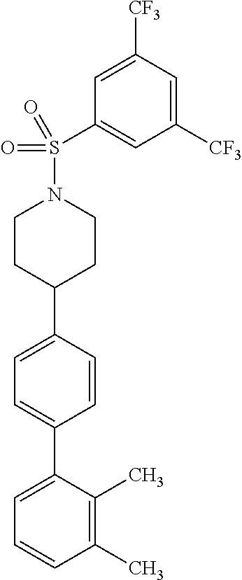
C1(C)=C(C)C(C2=CC=C(C3CCN(S(C4=CC([CF3])=CC([CF3])=C4)(=O)=O)CC3)C=C2)=CC=C1
